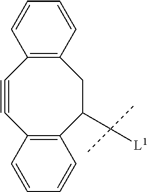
C1#CC2=C(C(C([L1])(C)C)CC3=C1C=CC=C3)C=CC=C2
